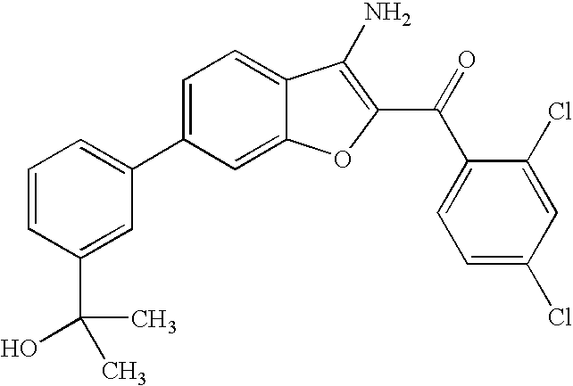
C1=CC(C(O)(C)C)=CC(C2=CC=C3C(=C2)OC(C(C2=CC=C(Cl)C=C2Cl)=O)=C3N)=C1
